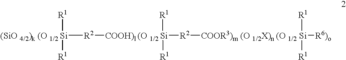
[(SiO 4/2)k (O 1/2 Si]([R2][COOH)l (O 1/2 Si]([R1])([R1])[R2][COOR3)m (O 1/2X)n (O 1/2 Si]([R1])([R1])[R6)o])([R1])[R1]
